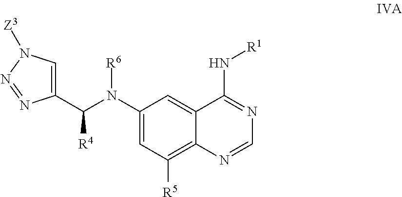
C1(N(C([R4])C2=CN([Z3])N=N2)[R6])=CC([R5])=C2C(=C1)C(N[R1])=NC=N2
